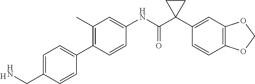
C1(C2=CC=C(CN)C=C2)=C(C)C=C(NC(C2(C3=CC4=C(C=C3)OCO4)CC2)=O)C=C1.[H]
